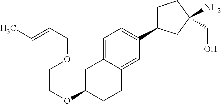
C1C(C2=CC=C3C(=C2)CCC(OCCOCC=CC)C3)CC(N)(CO)C1
